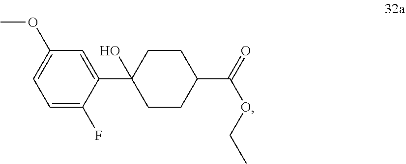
C1=C(F)C(C2(O)CCC(C(=O)OCC)CC2)=CC(OC)=C1
